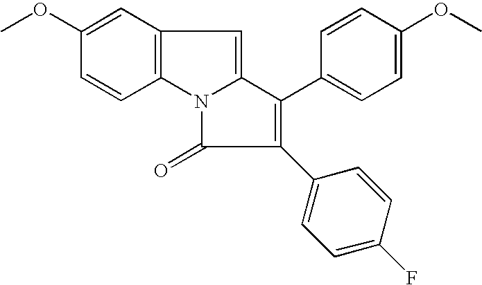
C12=C(N3C(=C1)C(C1=CC=C(OC)C=C1)=C(C1=CC=C(F)C=C1)C3=O)C=CC(OC)=C2
